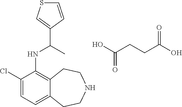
OC(CCC(O)=O)=O.C1(Cl)=CC=C2C(=C1NC(C1=CSC=C1)C)CCNCC2
